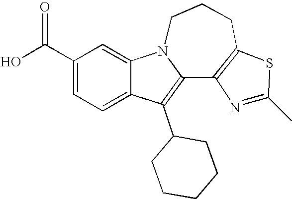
C1(C(O)=O)=CC=C2C(=C1)N1C(=C2C2CCCCC2)C2=C(CCC1)SC(C)=N2
